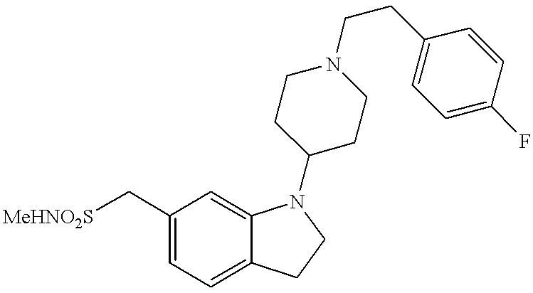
C1=C(C[MeHNO2S])C=C2C(=C1)CCN2C1CCN(CCC2=CC=C(F)C=C2)CC1
